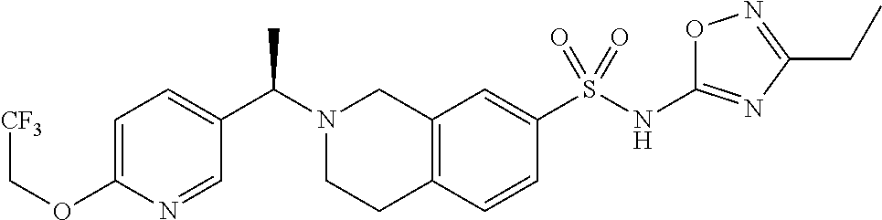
[CF3]COC1=CC=C(C(N2CCC3=C(C2)C=C(S(NC2=NC(CC)=NO2)(=O)=O)C=C3)C)C=N1
